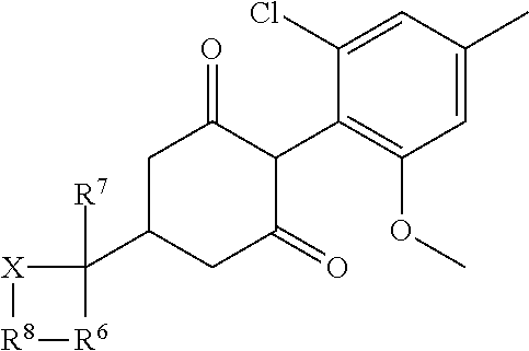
C1=C(C)C=C(Cl)C(C2C(=O)CC(C3([R7])[X][R8][R6]3)CC2=O)=C1OC
